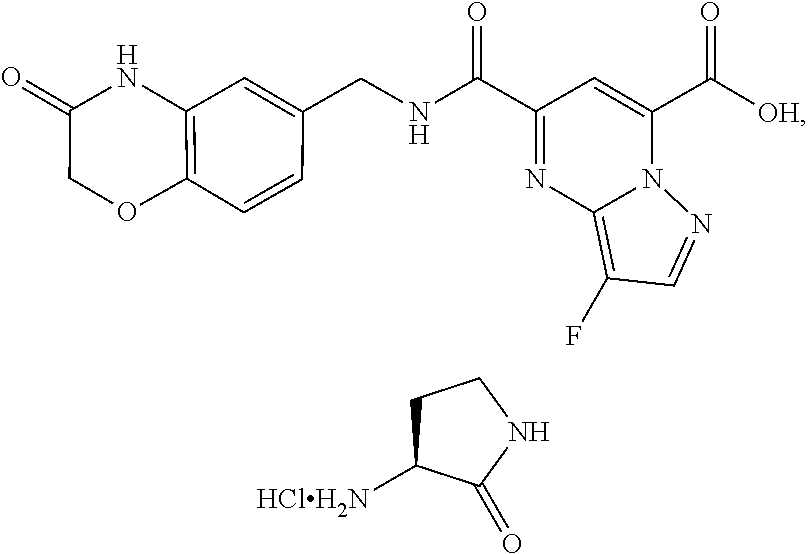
[HClH2N]C1CCNC1=O.C(=O)(C1=CC(C(=O)NCC2=CC3=C(C=C2)OCC(=O)N3)=NC2=C(F)C=NN21)[OH]
